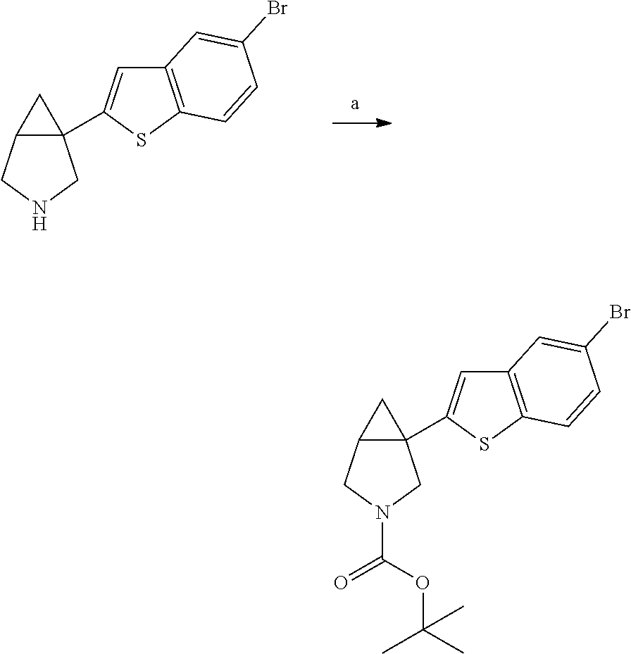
C12=C(SC(C34C(CNC3)C4)=C1)C=CC(Br)=C2.C12=C(SC(C34C(CN(C(OC(C)(C)C)=O)C3)C4)=C1)C=CC(Br)=C2
